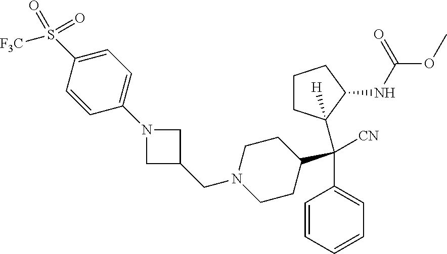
N1(CC2CN(C3=CC=C(S(=O)([F3C])=O)C=C3)C2)CCC(C(C2=CC=CC=C2)([CN])C2([H])CCCC2NC(OC)=O)CC1
